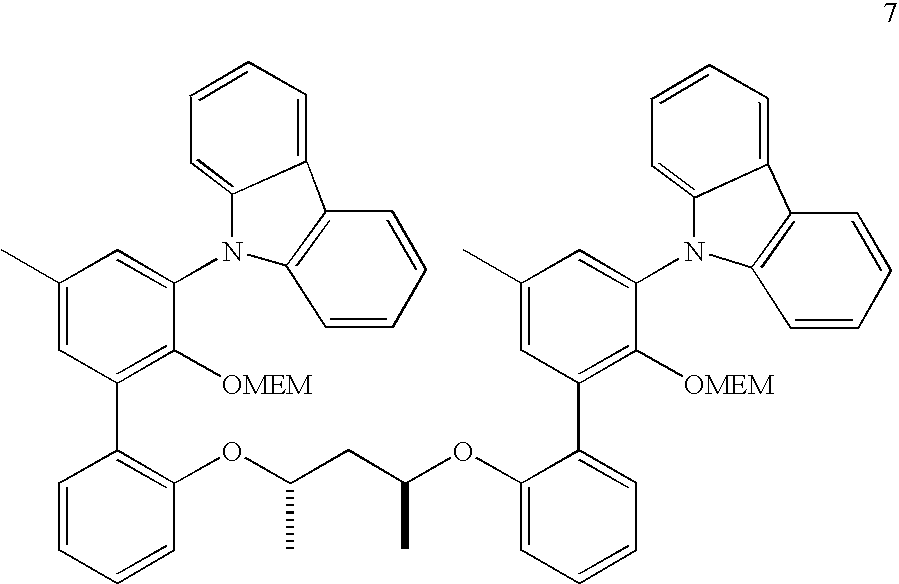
C1(OC(CC(OC2=CC=CC=C2C2=C([OMEM])C(N3C4=CC=CC=C4C4=C3C=CC=C4)=CC(C)=C2)C)C)=C(C2=C([OMEM])C(N3C4=CC=CC=C4C4=C3C=CC=C4)=CC(C)=C2)C=CC=C1
